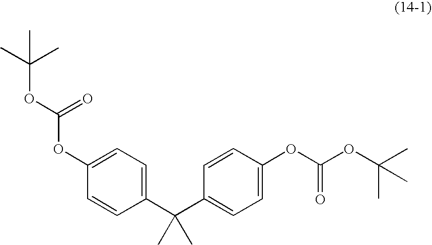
C1(OC(OC(C)(C)C)=O)=CC=C(C(C2=CC=C(OC(OC(C)(C)C)=O)C=C2)(C)C)C=C1
